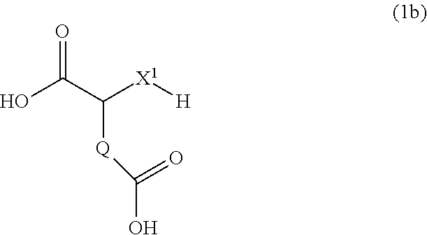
OC(C([X1][H])[Q]C(O)=O)=O
